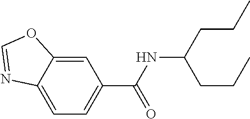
C1=C2C(=CC=C1C(NC(CCC)CCC)=O)N=CO2
